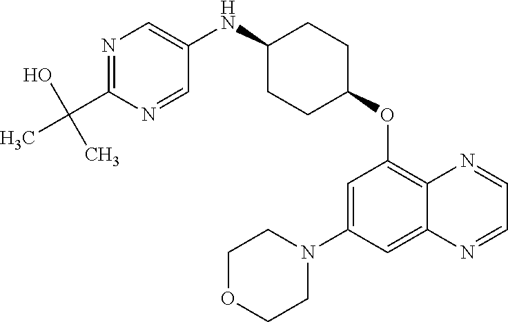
C1(C(C)(O)C)=NC=C(NC2CCC(OC3=C4C(=CC(N5CCOCC5)=C3)N=CC=N4)CC2)C=N1
